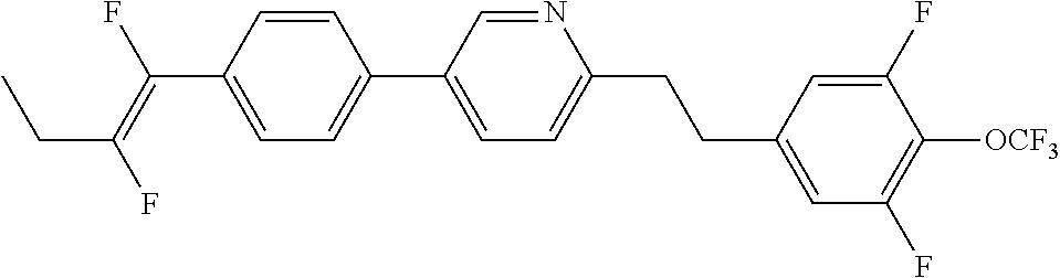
C(C1=CC=C(C2=CC=C(CCC3=CC(F)=C([OCF3])C(F)=C3)N=C2)C=C1)(=C(F)CC)F
